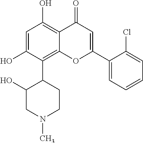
C1=C(O)C(C2C(O)CN(C)CC2)=C2C(=C1O)C(=O)C=C(C1=CC=CC=C1Cl)O2
